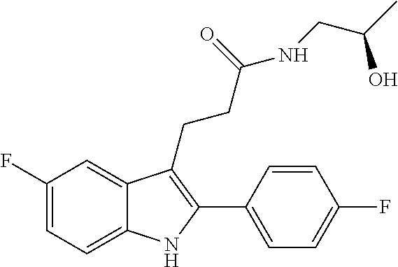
C1=CC(F)=CC=C1C1=C(CCC(NCC(C)O)=O)C2=CC(F)=CC=C2N1
